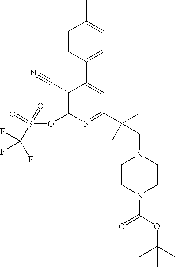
C1=CC(C2=CC(C(CN3CCN(C(OC(C)(C)C)=O)CC3)(C)C)=NC(OS(=O)(=O)C(F)(F)F)=C2C#N)=CC=C1C
